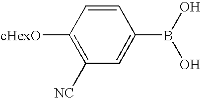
C1([NC])=C([cHexO])C=CC(B(O)O)=C1
